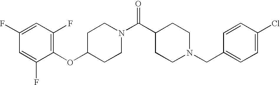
C1(OC2CCN(C(C3CCN(CC4=CC=C(Cl)C=C4)CC3)=O)CC2)=C(F)C=C(F)C=C1F
